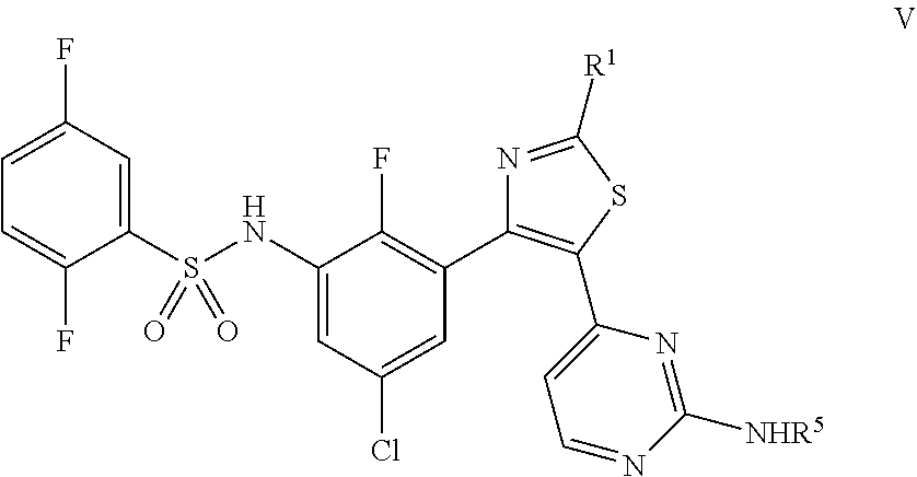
C1(S(NC2=CC(Cl)=CC(C3=C(C4=CC=NC([NHR5])=N4)SC([R1])=N3)=C2F)(=O)=O)=CC(F)=CC=C1F
